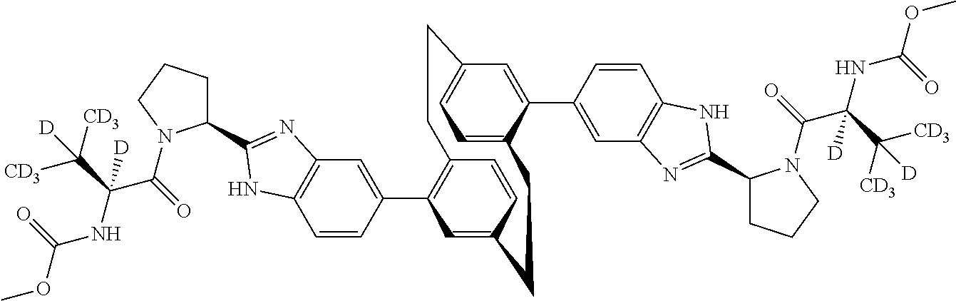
C1=CC(C2=C3C=CC(=C2)CCC2=CC=C(C=C2C2=CC4=C(C=C2)NC(C2CCCN2C(C(NC(OC)=O)(C([CD3])([CD3])[D])[D])=O)=N4)CC3)=CC2=C1NC(C1CCCN1C(C(NC(OC)=O)(C([CD3])([CD3])[D])[D])=O)=N2
